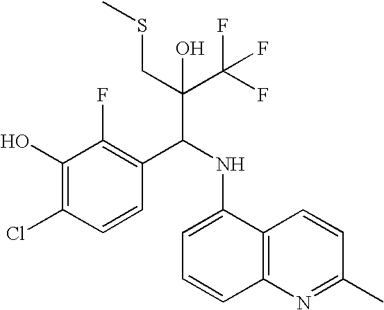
C1(O)=C(Cl)C=CC(C(NC2=CC=CC3=C2C=CC(C)=N3)C(C(F)(F)F)(CSC)O)=C1F
